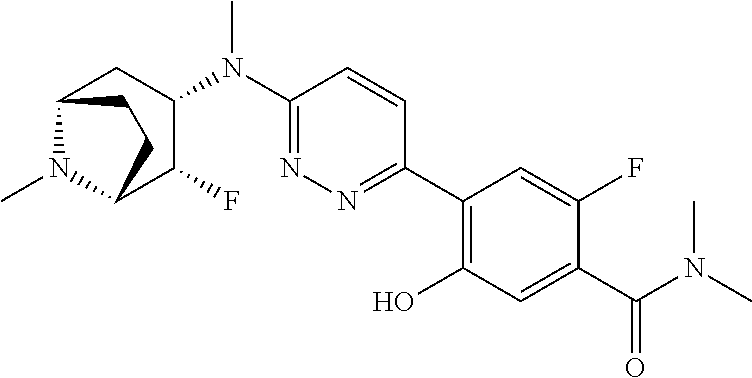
C1(N(C2=NN=C(C3=C(O)C=C(C(N(C)C)=O)C(F)=C3)C=C2)C)CC2N(C)C(C1F)CC2
